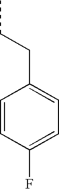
C1=CC(F)=CC=C1CCC
